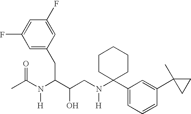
C1(F)=CC(F)=CC(CC(C(CN(C2(C3=CC=CC(C4(C)CC4)=C3)CCCCC2)[H])O)N(C(C)=O)[H])=C1
